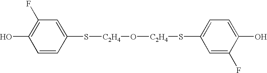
C1=CC(S[C2H4]O[C2H4]SC2=CC=C(O)C(F)=C2)=CC(F)=C1O
